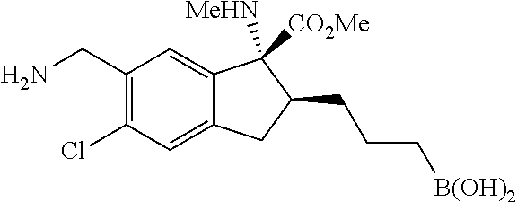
C1(CN)=C(Cl)C=C2C(=C1)C([MeHN])([CO2Me])C(CCC[B(OH)2])C2
